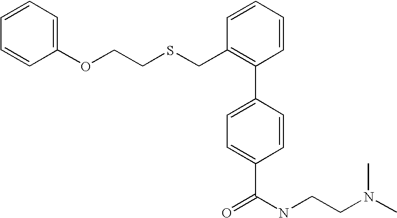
C(C1=C(C2=CC=C(C(=O)NCCN(C)C)C=C2)C=CC=C1)SCCOC1=CC=CC=C1
